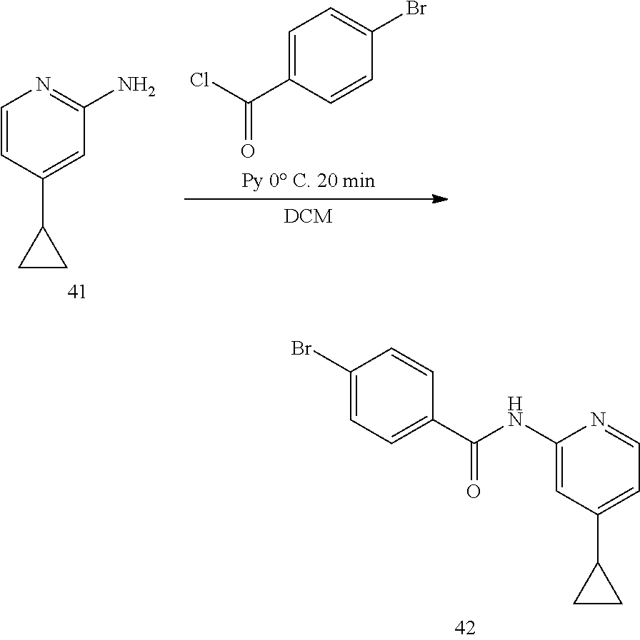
C1=C(C(Cl)=O)C=CC(Br)=C1.C1=CC(C2CC2)=CC(N)=N1.C1(Br)=CC=C(C(NC2=CC(C3CC3)=CC=N2)=O)C=C1
